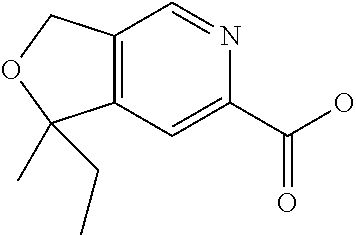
C12=C(C=C(C(O)=O)N=C1)C(C)(CC)OC2
